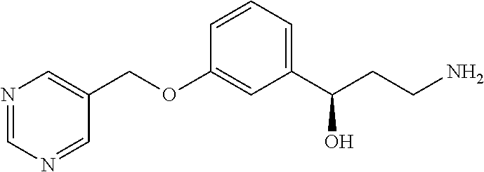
N1=CN=CC(COC2=CC(C(CCN)O)=CC=C2)=C1
